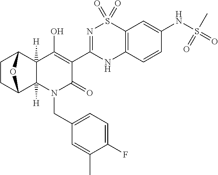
C1CC2C3([H])C([H])(C1O2)C(O)=C(C1=NS(=O)(=O)C2=C(N1)C=CC(NS(=O)(=O)C)=C2)C(=O)N3CC1=CC=C(F)C(C)=C1
